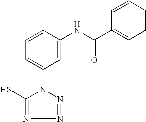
C1=C(NC(=O)C2=CC=CC=C2)C=CC=C1N1C(S)=NN=N1
